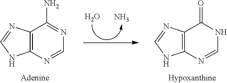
O.N.C12=C(N=CN=C1N)NC=N2.C12=C(N=CNC1=O)NC=N2
